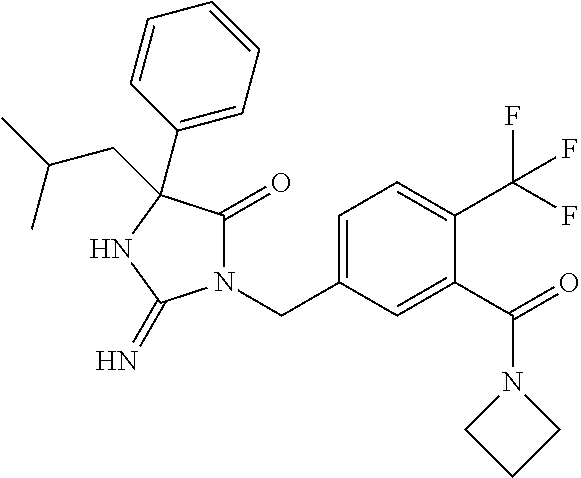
N1(CC2=CC=C(C(F)(F)F)C(C(=O)N3CCC3)=C2)C(=O)C(C2=CC=CC=C2)(CC(C)C)NC1=N
